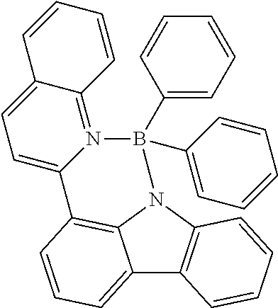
C12=CC=CC3=C1N(C1=C2C=CC=C1)B(C1=CC=CC=C1)(C1=CC=CC=C1)N1=C2C(=CC=C31)C=CC=C2
